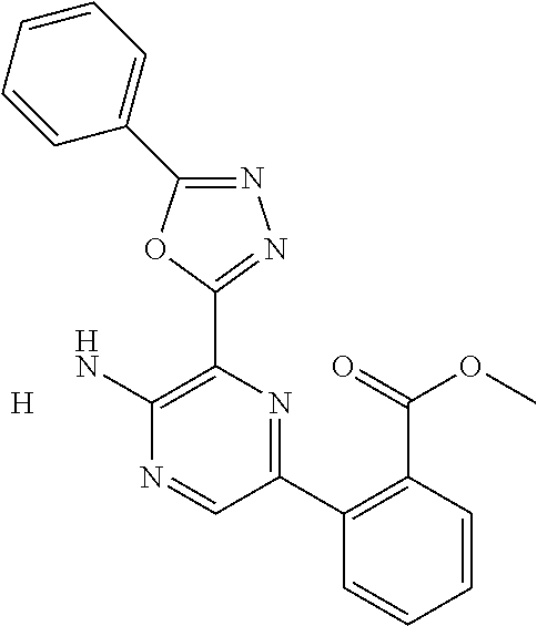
N1=C(C2=CC=CC=C2)OC(C2=C(N)N=CC(C3=C(C(=O)OC)C=CC=C3)=N2)=N1.[H]
